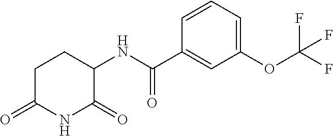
C1C(=O)NC(=O)C(NC(C2=CC(OC(F)(F)F)=CC=C2)=O)C1
